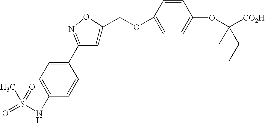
C1=C(NS(=O)(C)=O)C=CC(C2=NOC(COC3=CC=C(OC([CO2H])(C)CC)C=C3)=C2)=C1
